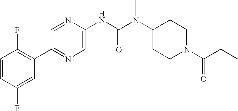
C1=CC(F)=CC(C2=NC=C(NC(N(C3CCN(C(CC)=O)CC3)C)=O)N=C2)=C1F
